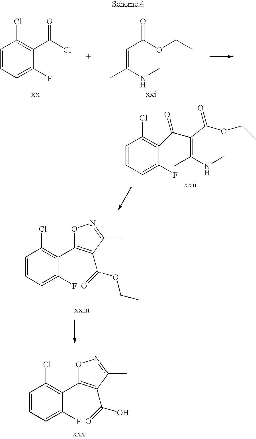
C1=CC=C(F)C(C2=C(C(O)=O)C(C)=NO2)=C1Cl.C1=CC=C(F)C(C(Cl)=O)=C1Cl.C(=C(NC)C)C(OCC)=O.C1=CC=C(F)C(C(=O)C(=C(C)NC)C(=O)OCC)=C1Cl.C1=CC=C(F)C(C2=C(C(OCC)=O)C(C)=NO2)=C1Cl
